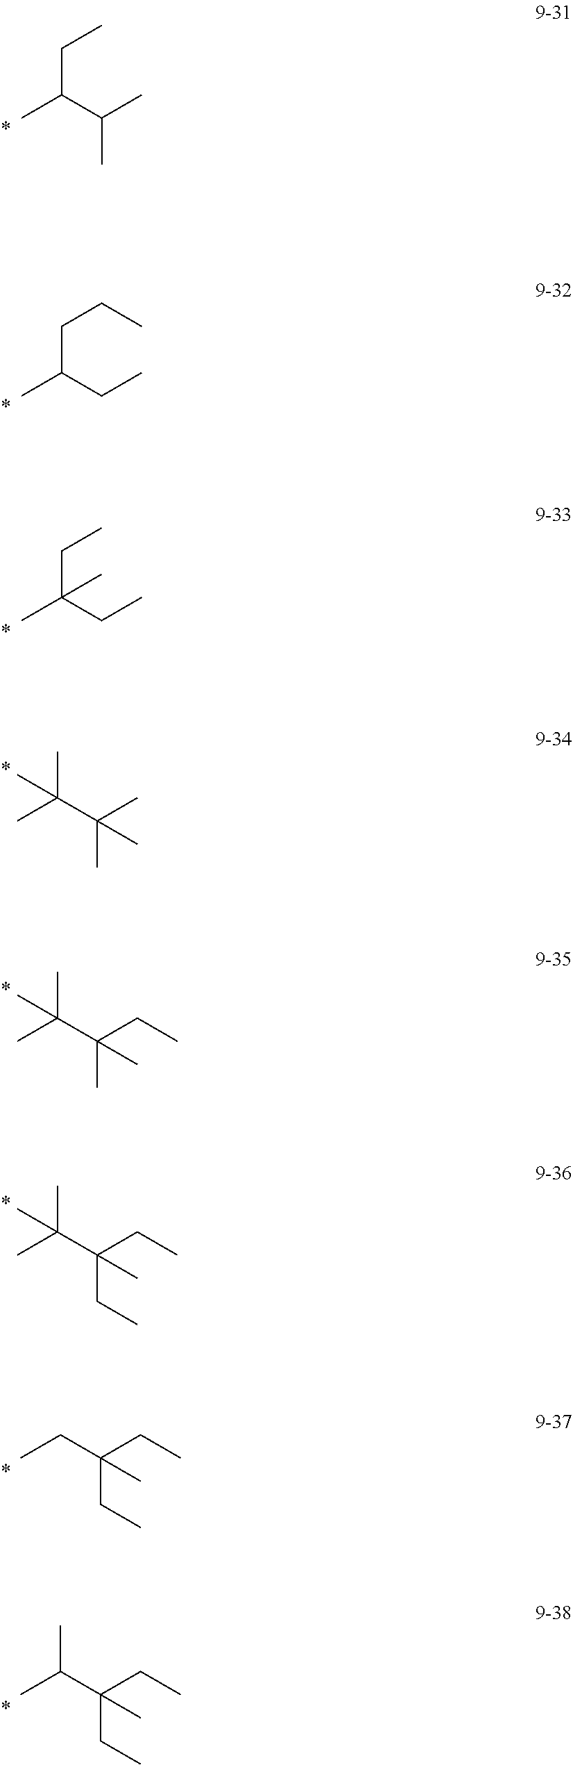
CC(C(C)C)CC.CC(CC)CCC.CC(CC)(CC)C.CC(C)(C)C(C)(C)C.CC(C)(C)C(CC)(C)C.CC(C)(C)C(CC)(CC)C.C(C)C(CC)(CC)C.C(C)(C(CC)(CC)C)C
